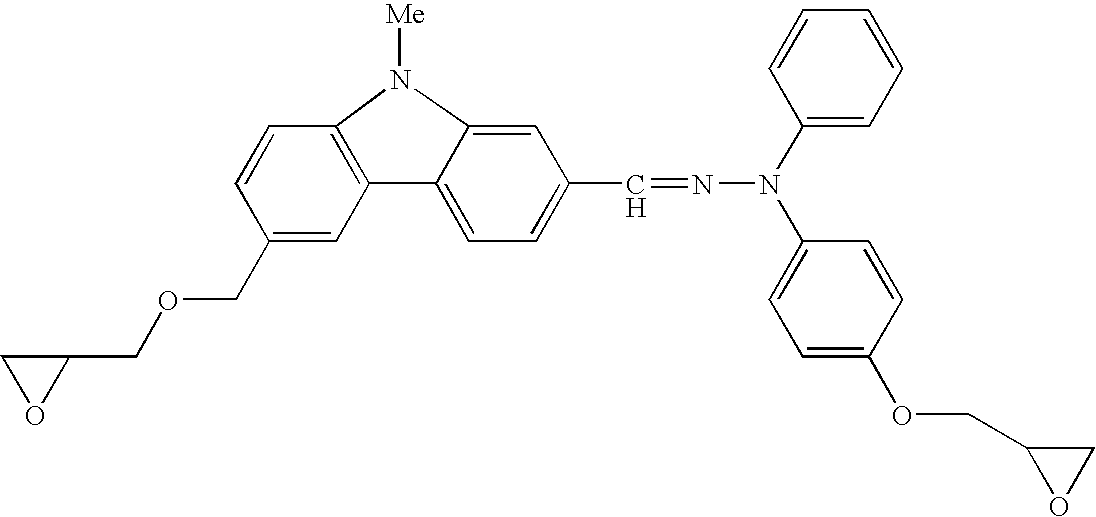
C1=C2C(=CC(C=NN(C3=CC=CC=C3)C3=CC=C(OCC4OC4)C=C3)=C1)N([Me])C1=C2C=C(COCC2CO2)C=C1
